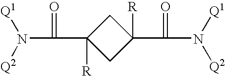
C(C1([R])CC(C(=O)N([Q1])[Q2])([R])C1)(=O)N([Q2])[Q1]
